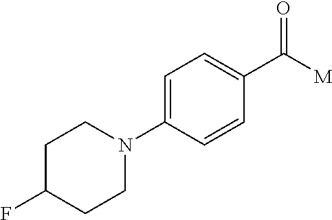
C1C(F)CCN(C2=CC=C(C([M])=O)C=C2)C1
